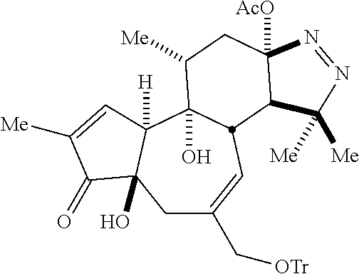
C1C(C[OTr])=CC2C(O)(C3([H])C1(O)C(=O)C([Me])=C3)C([Me])CC1([AcO])C2C([Me])([Me])N=N1
